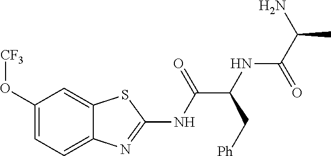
C1(O[CF3])=CC=C2C(=C1)SC(NC(C(NC(C(C)N)=O)C[Ph])=O)=N2
